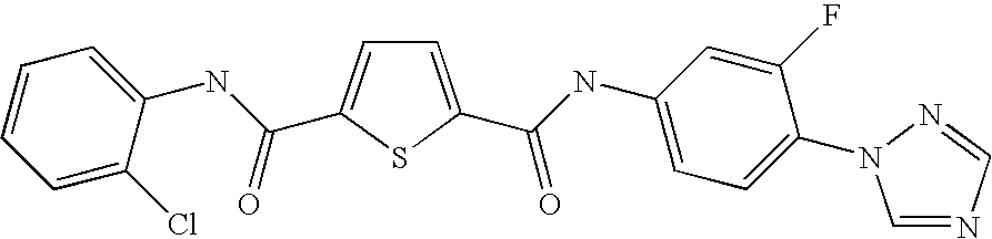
C1=C(C(=O)NC2=CC=C(N3C=NC=N3)C(F)=C2)SC(C(NC2=CC=CC=C2Cl)=O)=C1
